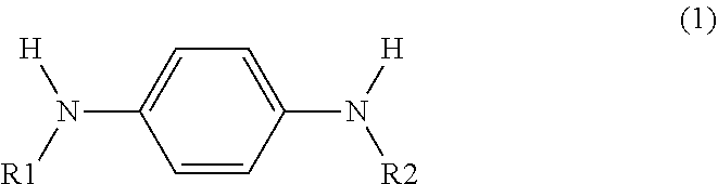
C1=CC(N([H])[R2])=CC=C1N([R1])[H]
